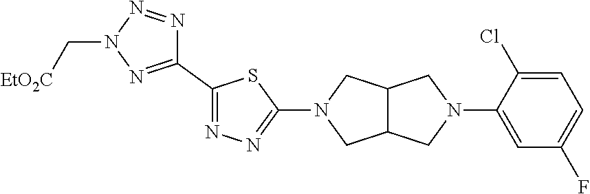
C12C(CN(C3=NN=C(C4=NN(C[EtO2C])N=N4)S3)C1)CN(C1=CC(F)=CC=C1Cl)C2
